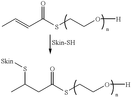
CC=CC(SCCO[H])=O.CC(CC(SCCO[H])=O)S[Skin]
